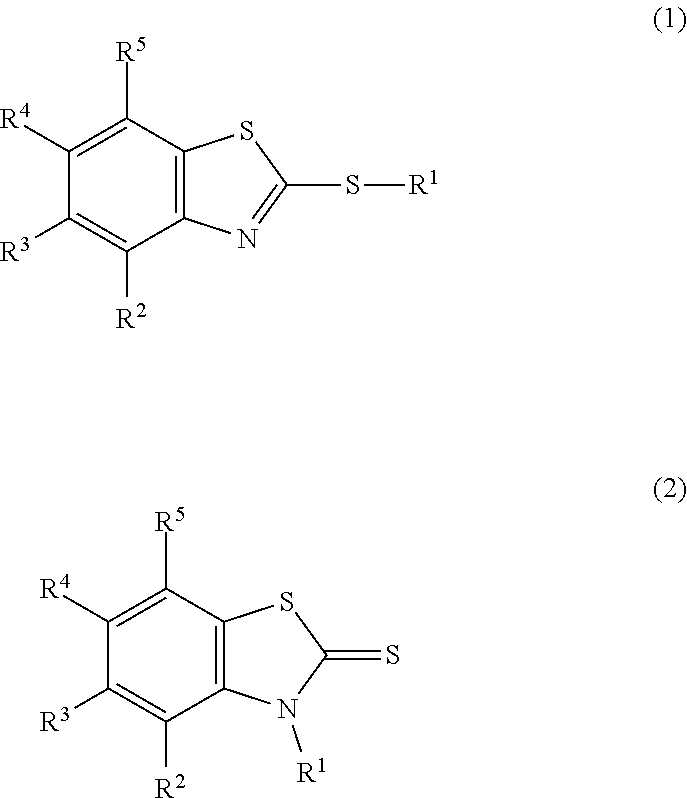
C1([R4])=C([R5])C2=C(C([R2])=C1[R3])N=C(S[R1])S2.C1([R4])=C([R5])C2=C(C([R2])=C1[R3])N([R1])C(=S)S2
